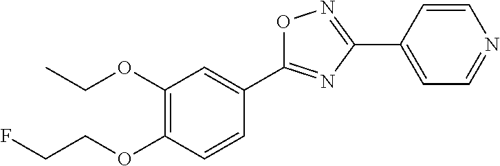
C1(OCC)=C(OCCF)C=CC(C2=NC(C3=CC=NC=C3)=NO2)=C1
